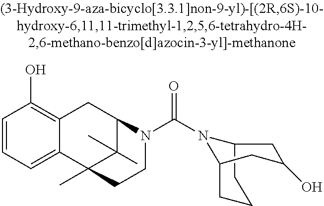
C1=CC=C2C(=C1O)CC1C(C)(C)C2(C)CCN1C(=O)N1C2CCCC1CC(O)C2
